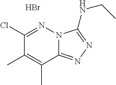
C12=NN=C(NCC)N1N=C(Cl)C(C)=C2C.Br
